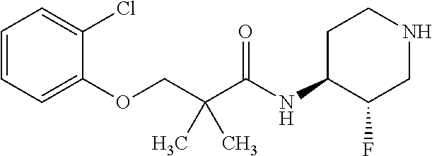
C1=CC=C(Cl)C(OCC(C)(C)C(=O)NC2C(F)CNCC2)=C1
